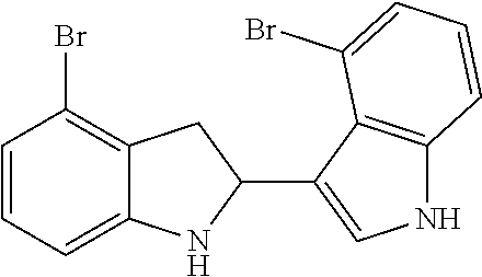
C1=CC=C2C(=C1Br)CC(C1=CNC3=C1C(Br)=CC=C3)N2
